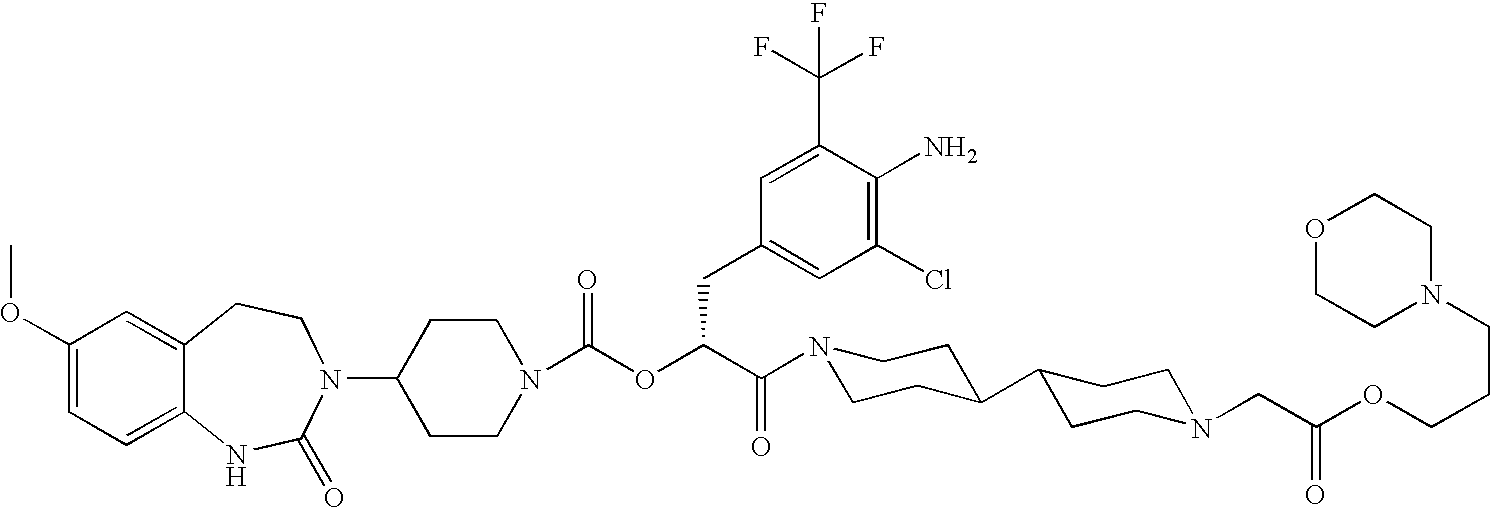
C1(OC)=CC=C2C(=C1)CCN(C1CCN(C(OC(C(N3CCC(C4CCN(CC(OCCCN5CCOCC5)=O)CC4)CC3)=O)CC3=CC(Cl)=C(N)C(C(F)(F)F)=C3)=O)CC1)C(=O)N2
